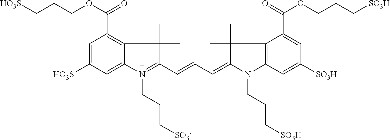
C1=C([HO3S])C=C2C(=C1C(OCCC[HO3S])=O)C(C)(C)C(C=CC=C1C(C)(C)C3=C(C=C([SO3H])C=C3C(OCCC[SO3H])=O)N1CCC[SO3H])=N2CCC[SO3-]
